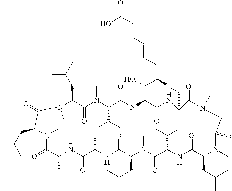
C1(CC(C)C)C(=O)N(C)C(C(C)C)C(=O)N(C)C(C(C(CC=CCCC(=O)O)C)O)C(=O)NC(CC)C(=O)N(C)CC(=O)N(C)C(CC(C)C)C(=O)NC(C(C)C)C(=O)N(C)C(CC(C)C)C(=O)NC(C)C(=O)NC(C)C(=O)N(C)C(CC(C)C)C(=O)N1C
